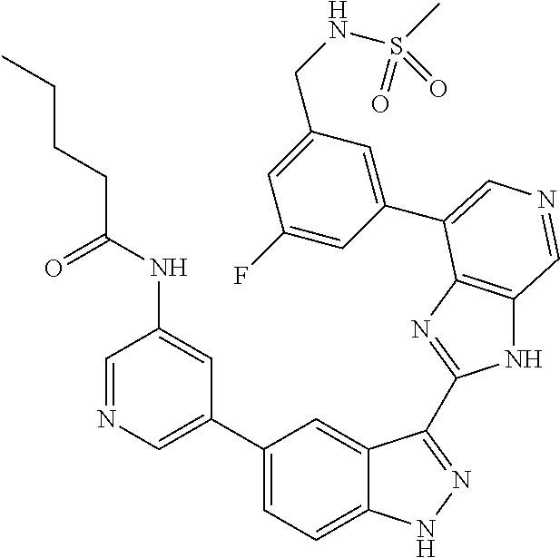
C1(C2=CN=CC(NC(CCCC)=O)=C2)=CC=C2C(=C1)C(C1=NC3=C(N1)C=NC=C3C1=CC(CNS(C)(=O)=O)=CC(F)=C1)=NN2
